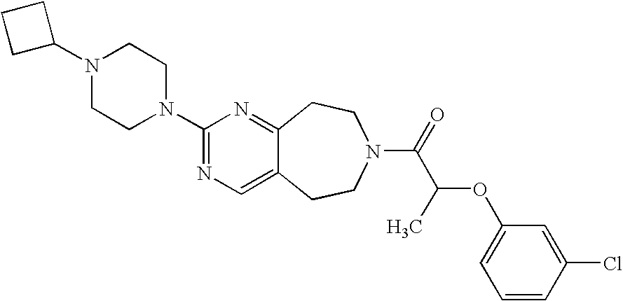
N1(C2CCC2)CCN(C2=NC=C3C(=N2)CCN(C(=O)C(C)OC2=CC=CC(Cl)=C2)CC3)CC1
